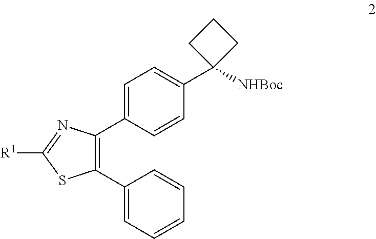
N1=C([R1])SC(C2=CC=CC=C2)=C1C1=CC=C(C2([NHBoc])CCC2)C=C1
